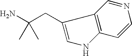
C1(CC(N)(C)C)=CNC2=C1C=NC=C2
